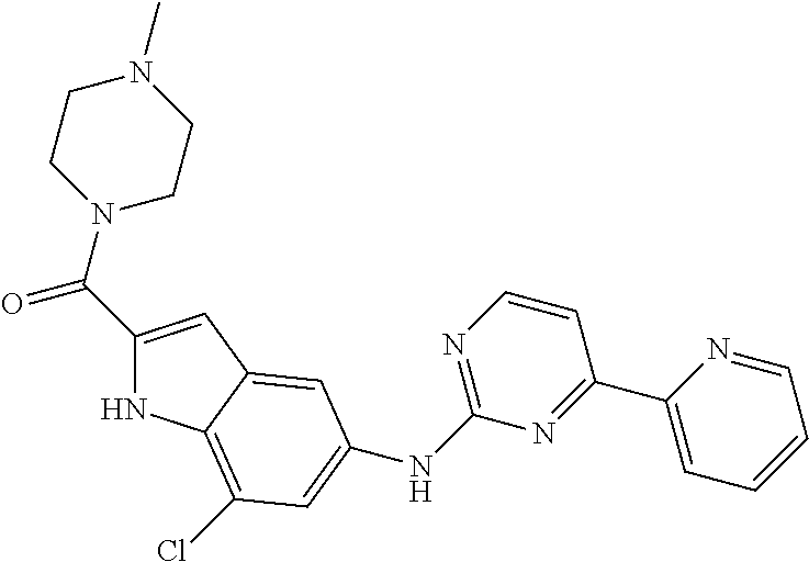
C1(C(=O)N2CCN(C)CC2)=CC2=CC(NC3=NC=CC(C4=CC=CC=N4)=N3)=CC(Cl)=C2N1
